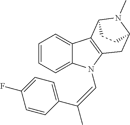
C1=CC=C2C(=C1)C1=C(N2C=C(C2=CC=C(F)C=C2)C)CC2N(C)C1CC2
